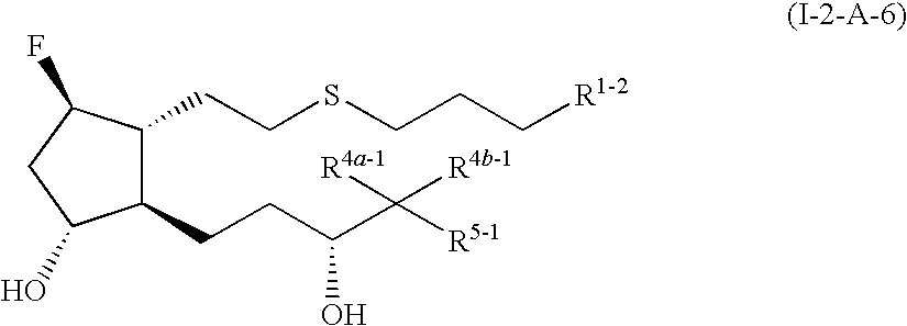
C1(CCC(C([R5-1])([R4a-1])[R4b-1])O)C(CCSCCC[R1-2])C(F)CC1O
